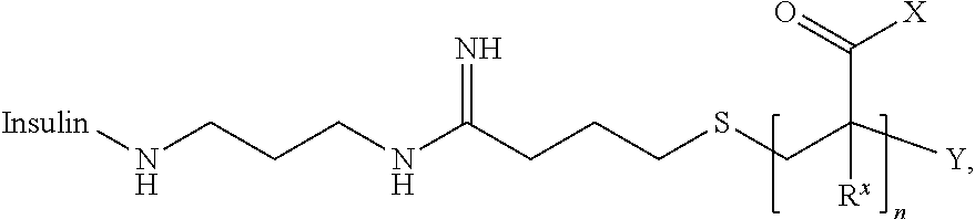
[Insulin]NCCCNC(CCCSCC([Y])(C(=O)[X])[Rx])=N
